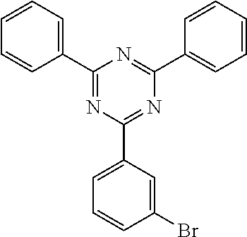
C1(C2=CC=CC=C2)=NC(C2=CC=CC(Br)=C2)=NC(C2=CC=CC=C2)=N1
